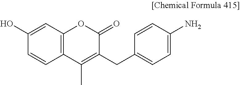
C12=C(C=C(O)C=C1)OC(=O)C(CC1=CC=C(N)C=C1)=C2C
